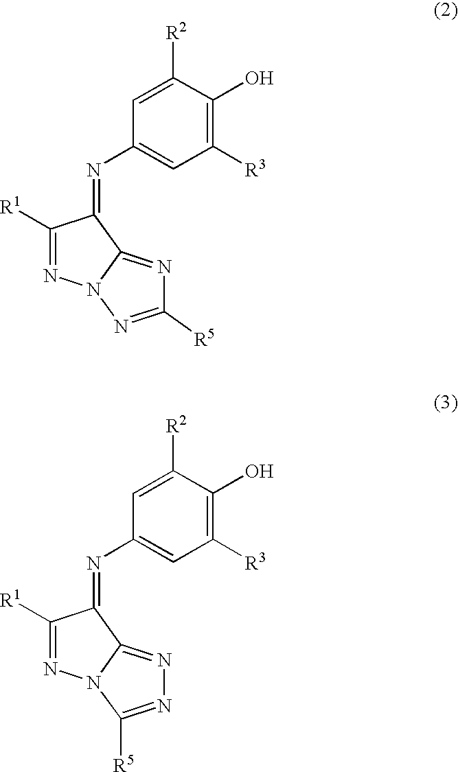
C1([R1])=NN2C(=NC([R5])=N2)C1=NC1=CC([R3])=C(O)C([R2])=C1.C1([R1])=NN2C(=NN=C2[R5])C1=NC1=CC([R3])=C(O)C([R2])=C1
